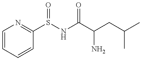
C1=CC=CC(S(NC(C(CC(C)C)N)=O)=O)=N1
